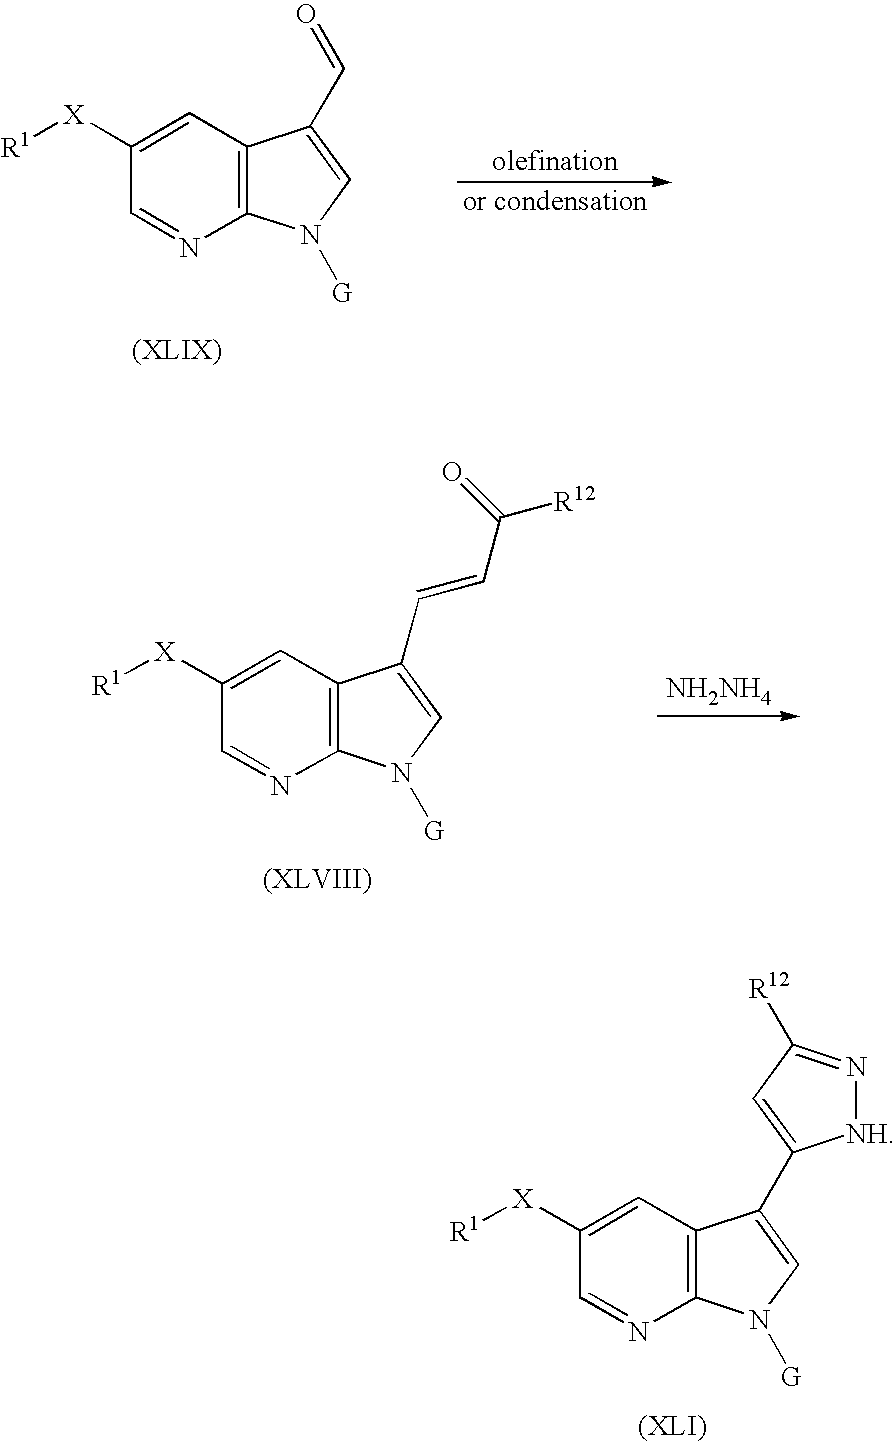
C12=C(C=C([X][R1])C=N1)C(C=O)=CN2[G].C12=C(C=C([X][R1])C=N1)C(C1=CC([R12])=N[NH]1)=CN2[G].[NH2NH4].C12=C(C=C([X][R1])C=N1)C(C=CC([R12])=O)=CN2[G]
